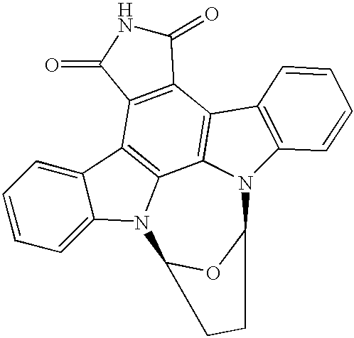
C1=CC=C2C(=C1)N1C3=C2C2=C(C4=C3N(C3=C4C=CC=C3)C3OC1CC3)C(=O)NC2=O
